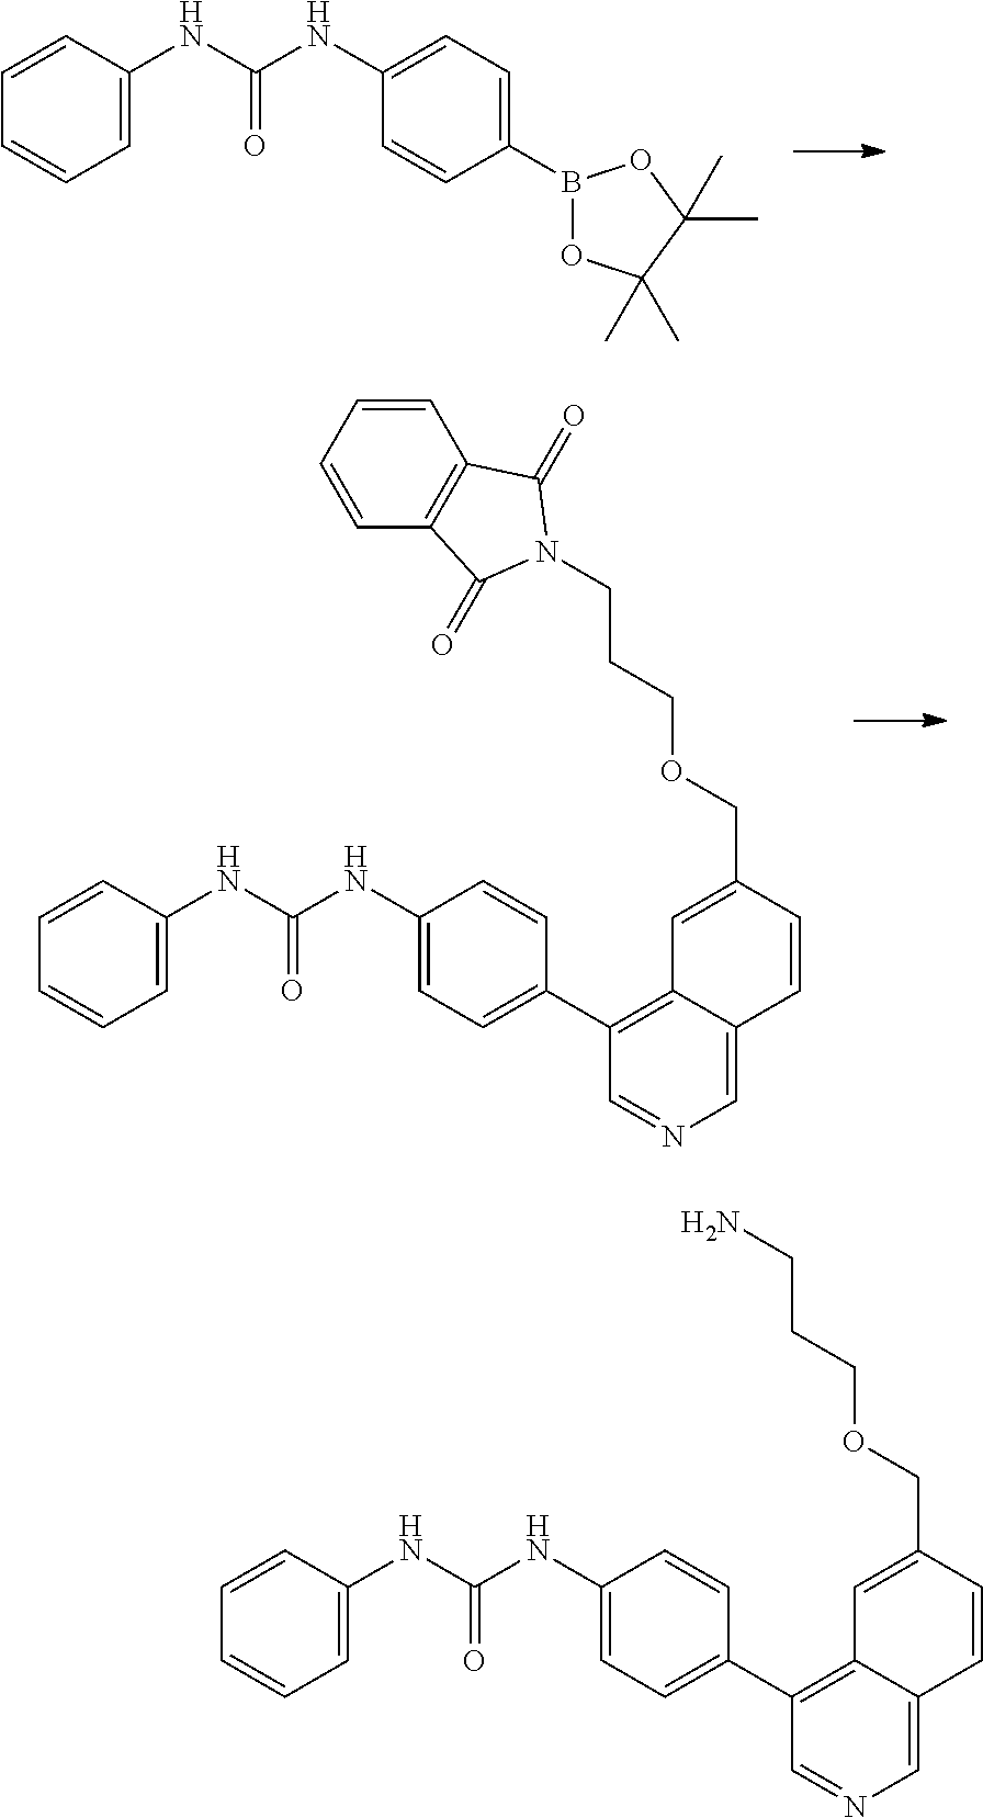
C1=C(B2OC(C)(C)C(C)(C)O2)C=CC(NC(NC2=CC=CC=C2)=O)=C1.C1=CC(NC(NC2=CC=CC=C2)=O)=CC=C1C1=C2C(=CN=C1)C=CC(COCCCN1C(=O)C3=C(C=CC=C3)C1=O)=C2.C1=CC(NC(NC2=CC=CC=C2)=O)=CC=C1C1=C2C(=CN=C1)C=CC(COCCCN)=C2
